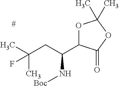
O1C(C(CC(C)(C)F)N[Boc])C(=O)OC1(C)C
